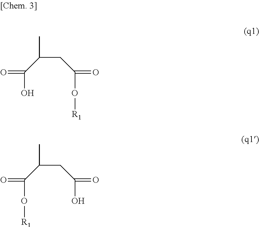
O=C(O)C(C)CC(=O)O[R1].O=C(O)CC(C(=O)O[R1])C
